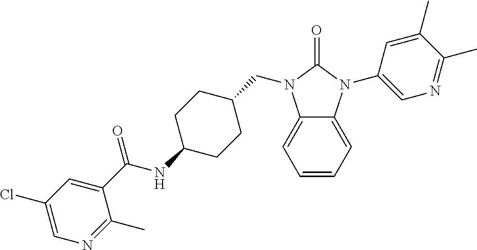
C1=CC=C2C(=C1)N(CC1CCC(NC(C3=CC(Cl)=CN=C3C)=O)CC1)C(=O)N2C1=CN=C(C)C(C)=C1
